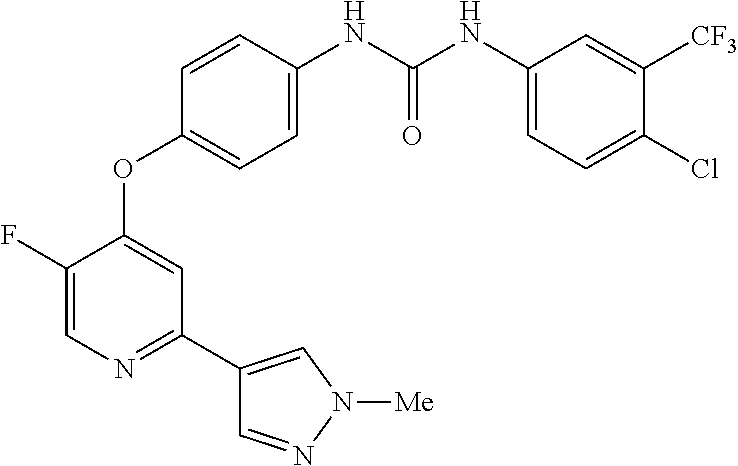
C1=C(NC(NC2=CC=C(Cl)C([CF3])=C2)=O)C=CC(OC2=CC(C3=CN([Me])N=C3)=NC=C2F)=C1
